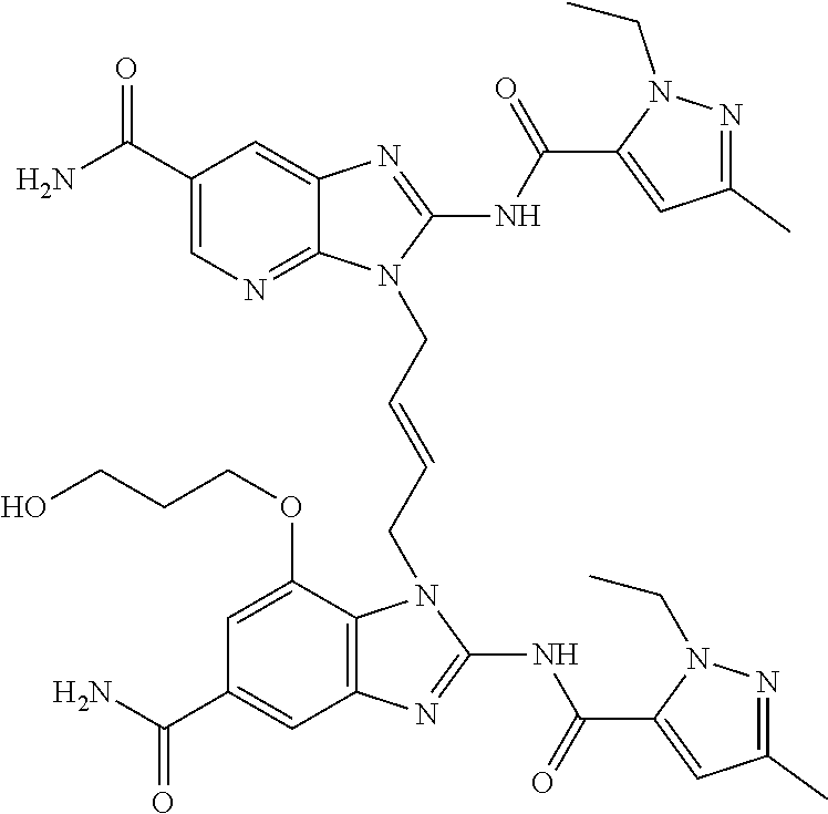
NC(C1=CN=C2C(=C1)N=C(NC(=O)C1=CC(C)=NN1CC)N2CC=CCN1C2=C(C=C(C(N)=O)C=C2OCCCO)N=C1NC(=O)C1=CC(C)=NN1CC)=O
